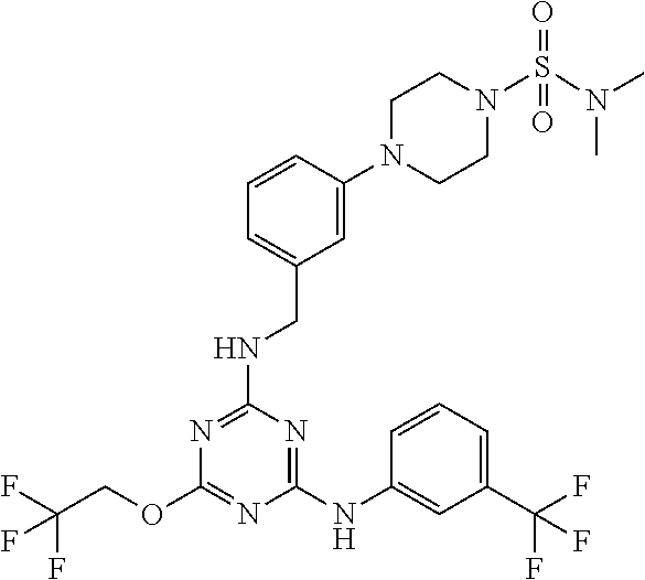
C1(NC2=CC(C(F)(F)F)=CC=C2)=NC(NCC2=CC=CC(N3CCN(S(=O)(N(C)C)=O)CC3)=C2)=NC(OCC(F)(F)F)=N1
